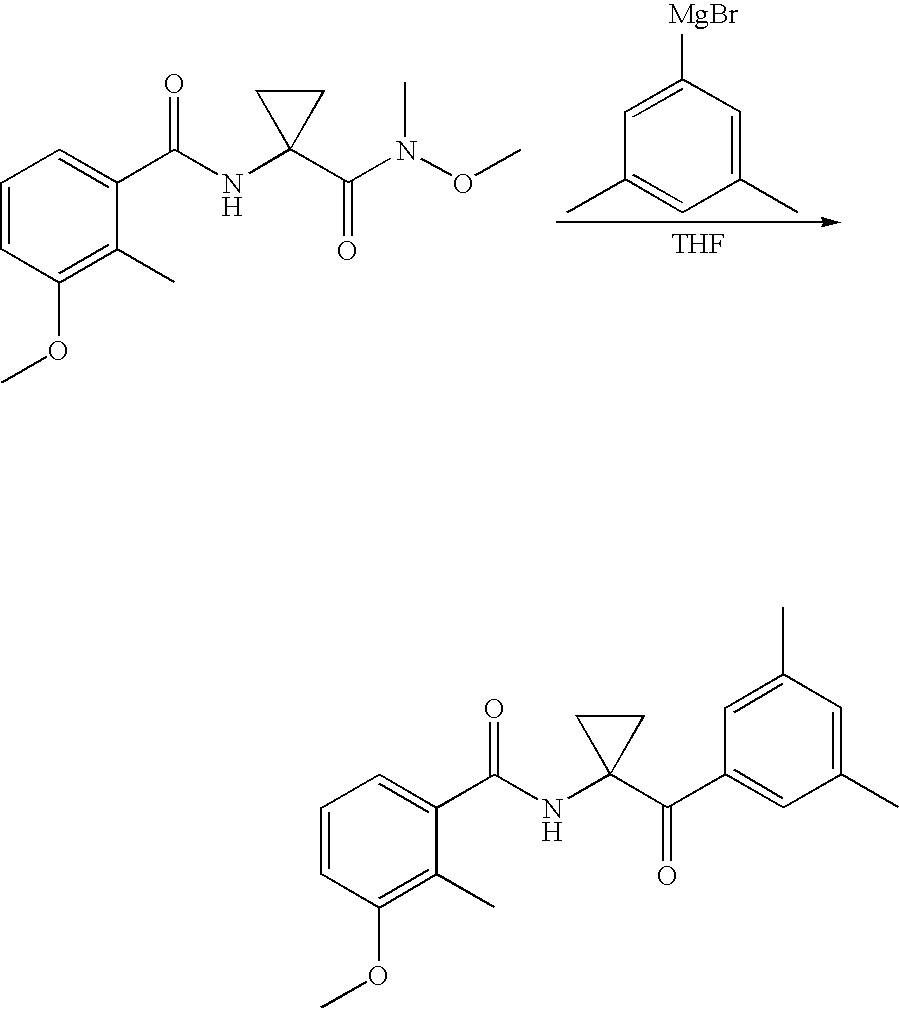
COC1=C(C)C(C(NC2(C(N(OC)C)=O)CC2)=O)=CC=C1.C1(C)=CC([MgBr])=CC(C)=C1.[THF].COC1=C(C)C(C(NC2(C(C3=CC(C)=CC(C)=C3)=O)CC2)=O)=CC=C1
